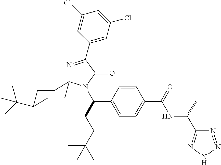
N1=C(C2=CC(Cl)=CC(Cl)=C2)C(=O)N(C(CCC(C)(C)C)C2=CC=C(C(=O)NC(C)C3=NNN=N3)C=C2)C12CCC(C(C)(C)C)CC2
